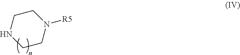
C1CN([R5])CCN1
